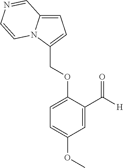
C(OC1=CC=C(OC)C=C1C([H])=O)C1=CC=C2N1C=CN=C2
